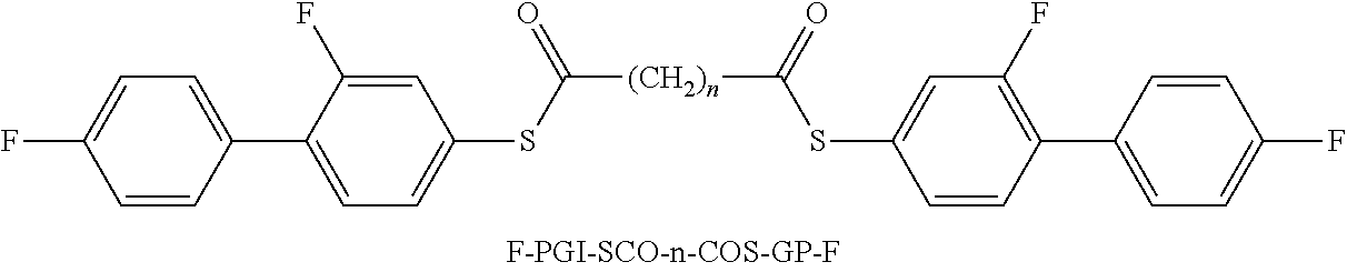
[(CH2)n](C(=O)SC1=CC=C(C2=CC=C(F)C=C2)C(F)=C1)C(SC1=CC(F)=C(C2=CC=C(F)C=C2)C=C1)=O
